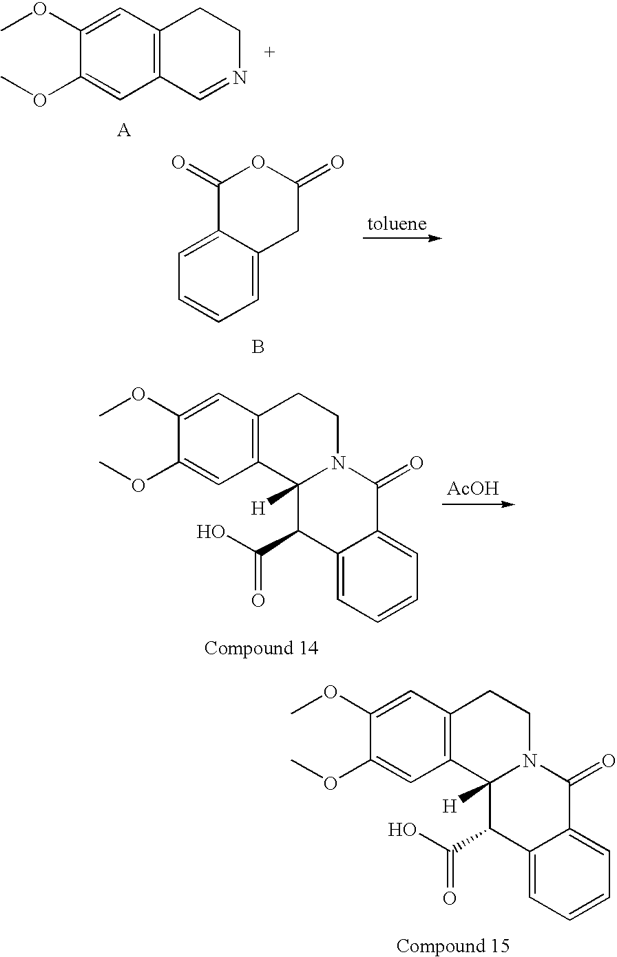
C12=C(C=C(OC)C(OC)=C1)CCN=C2.C1=C2C(=CC=C1)C(=O)OC(=O)C2.B.C12=C(C=C(OC)C(OC)=C1)CCN1C2([H])C(C(O)=O)C2=CC=CC=C2C1=O.[AcOH].C12=C(C=C(OC)C(OC)=C1)CCN1C2([H])C(C(O)=O)C2=CC=CC=C2C1=O
